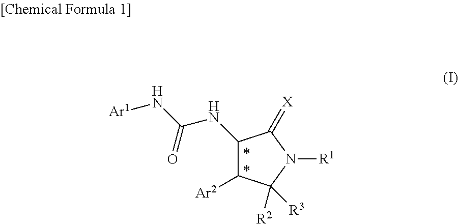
C1(NC(N[Ar1])=O)C([Ar2])C([R2])([R3])N([R1])C1=[X]
